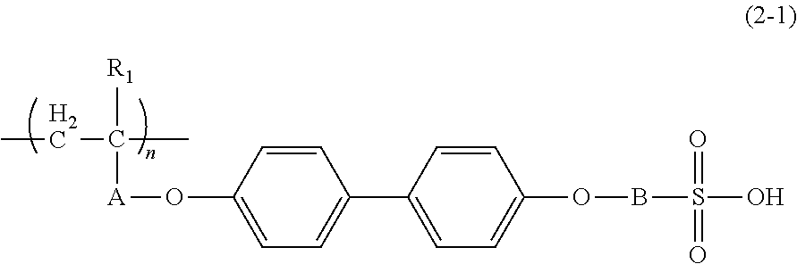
CCC([R1])(C)[A]OC1=CC=C(C2=CC=C(OBS(=O)(=O)O)C=C2)C=C1
